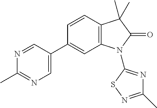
C12=C(C=CC(C3=CN=C(C)N=C3)=C1)C(C)(C)C(=O)N2C1=NC(C)=NS1
